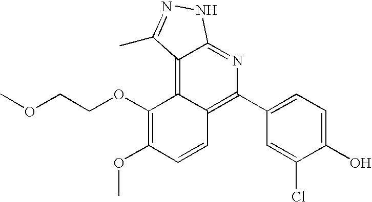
COCCOC1=C(OC)C=CC2=C(C3=CC=C(O)C(Cl)=C3)N=C3C(=C12)C(C)=NN3
